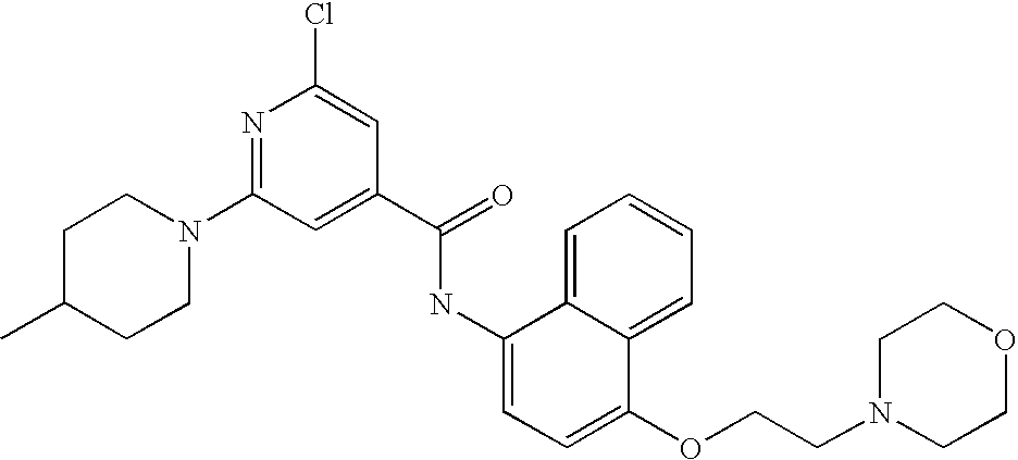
N1=C(N2CCC(C)CC2)C=C(C(=O)NC2=CC=C(OCCN3CCOCC3)C3=CC=CC=C23)C=C1Cl
